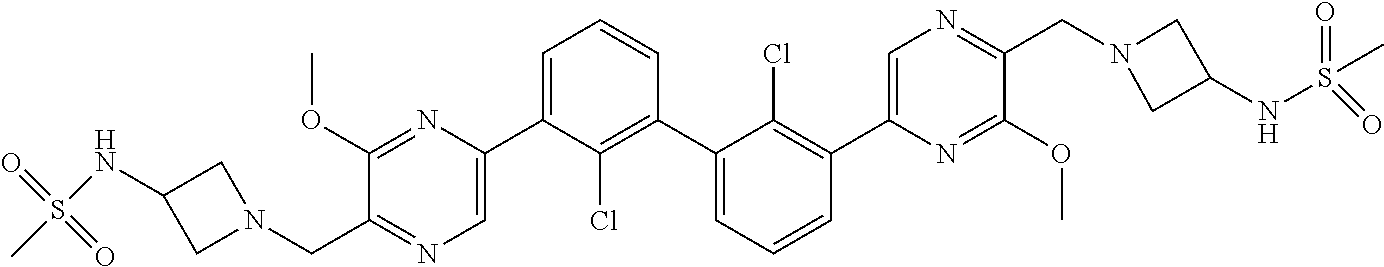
N(C1CN(CC2=NC=C(C3=CC=CC(C4=CC=CC(C5=CN=C(CN6CC(NS(=O)(=O)C)C6)C(OC)=N5)=C4Cl)=C3Cl)N=C2OC)C1)S(C)(=O)=O
